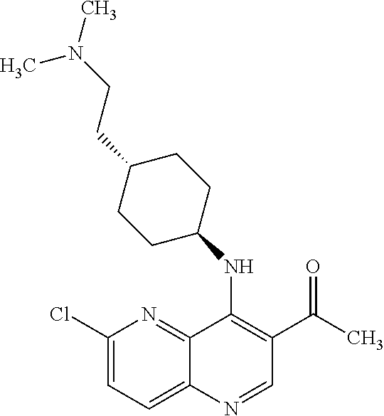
C1(Cl)=CC=C2C(=N1)C(NC1CCC(CCN(C)C)CC1)=C(C(=O)C)C=N2
